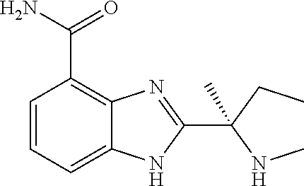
C1=CC=C2C(=C1C(N)=O)N=C(C(NC)(CC)C)N2
